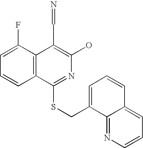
C1=C(F)C2=C(C=C1)C(SCC1=CC=CC3=CC=CN=C13)=NC(O)=C2C=N
